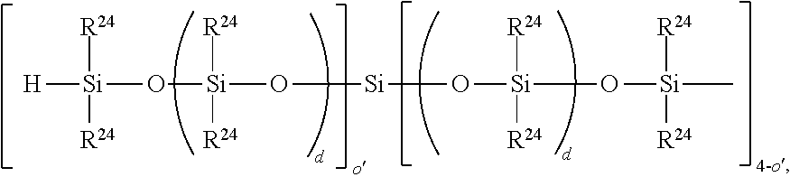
[H][Si]([R24])([R24])O[Si]([R24])([R24])O[Si]O[Si]([R24])([R24])O[Si]([R24])([R24])C
